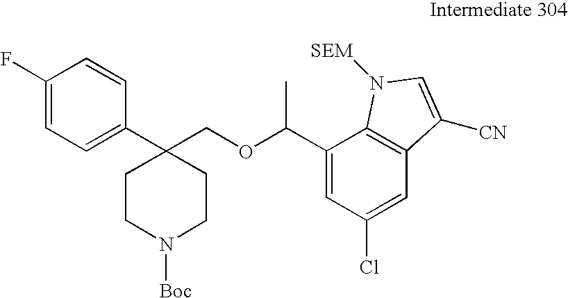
C1(F)=CC=C(C2(COC(C3=CC(Cl)=CC4=C3N([SEM])C=C4[CN])C)CCN([Boc])CC2)C=C1
